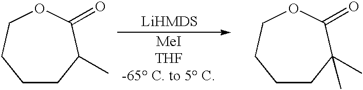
C1CC(C)C(=O)OCC1.C1CC(C)(C)C(=O)OCC1
